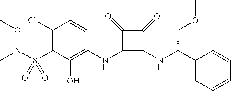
C1(Cl)=C(S(N(OC)C)(=O)=O)C(O)=C(NC2=C(NC(C3=CC=CC=C3)COC)C(=O)C2=O)C=C1
